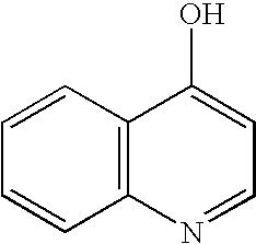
C1=CC2=C(C=C1)N=CC=C2O
